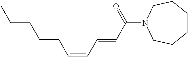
CCCCCC=CC=CC(N1CCCCCC1)=O
